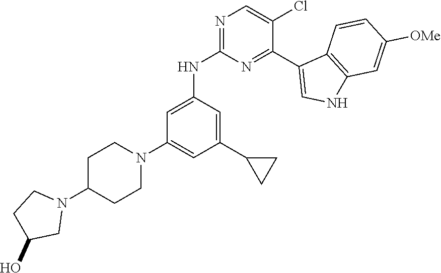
N1=C(NC2=CC(N3CCC(N4CCC(O)C4)CC3)=CC(C3CC3)=C2)N=C(C2=CNC3=C2C=CC([OMe])=C3)C(Cl)=C1
